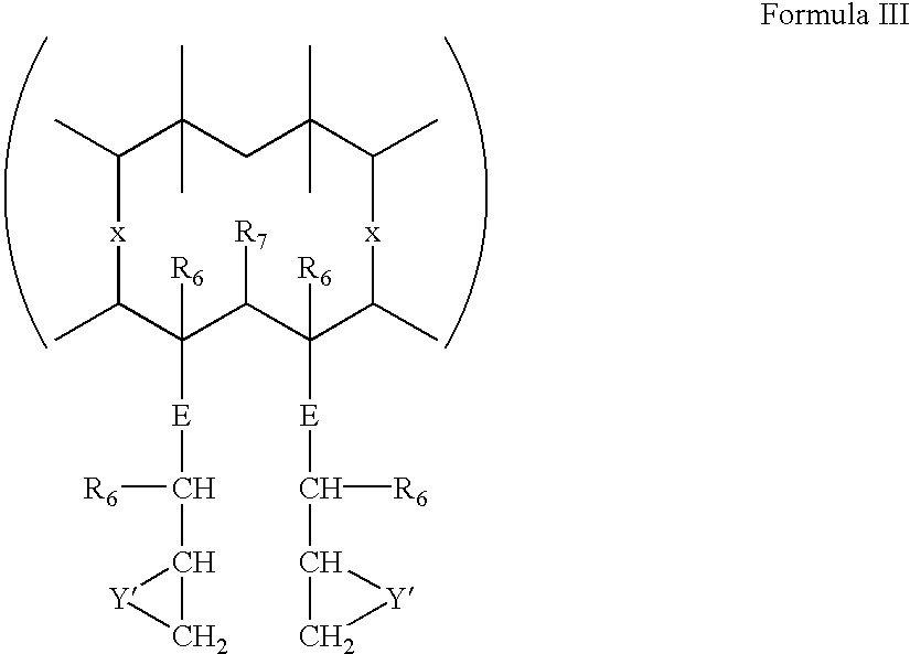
CC1C(C)(C)CC(C)(C)C(C)[x]C(C)C([R6])([E]C([R6])C2C[Y]2)C([R7])C([R6])([E]C([R6])C2C[Y]2)C(C)[x]1
